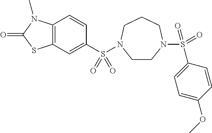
C1=CC2=C(C=C1S(=O)(=O)N1CCN(S(C3=CC=C(OC)C=C3)(=O)=O)CCC1)SC(=O)N2C
